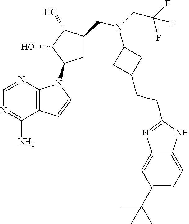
C1=NC2=C(C(N)=N1)C=CN2C1CC(CN(C2CC(CCC3=NC4=CC(C(C)(C)C)=CC=C4N3)C2)CC(F)(F)F)C(O)C1O
